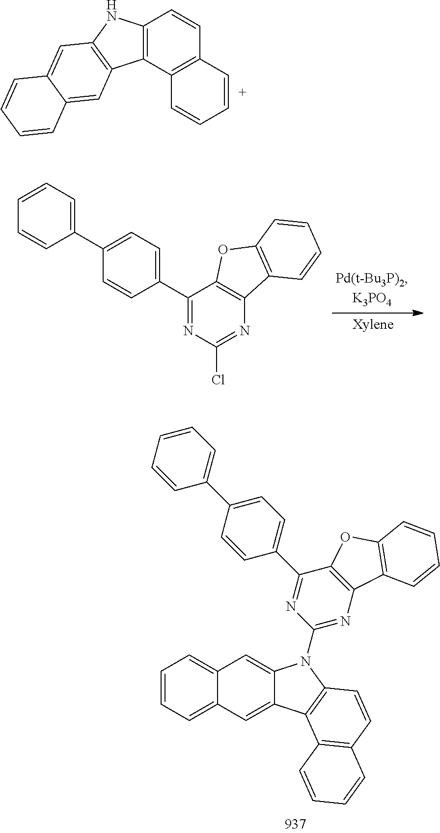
C12=C(C3=C(C=C1)C=CC=C3)C1=C(N2)C=C2C(=C1)C=CC=C2.C1(C2=CC=C(C3=CC=CC=C3)C=C2)=NC(Cl)=NC2=C1OC1=C2C=CC=C1.C12=CC3=CC=CC=C3C=C1C1=C(N2C2=NC3=C(C(C4=CC=C(C5=CC=CC=C5)C=C4)=N2)OC2=C3C=CC=C2)C=CC2=C1C=CC=C2
